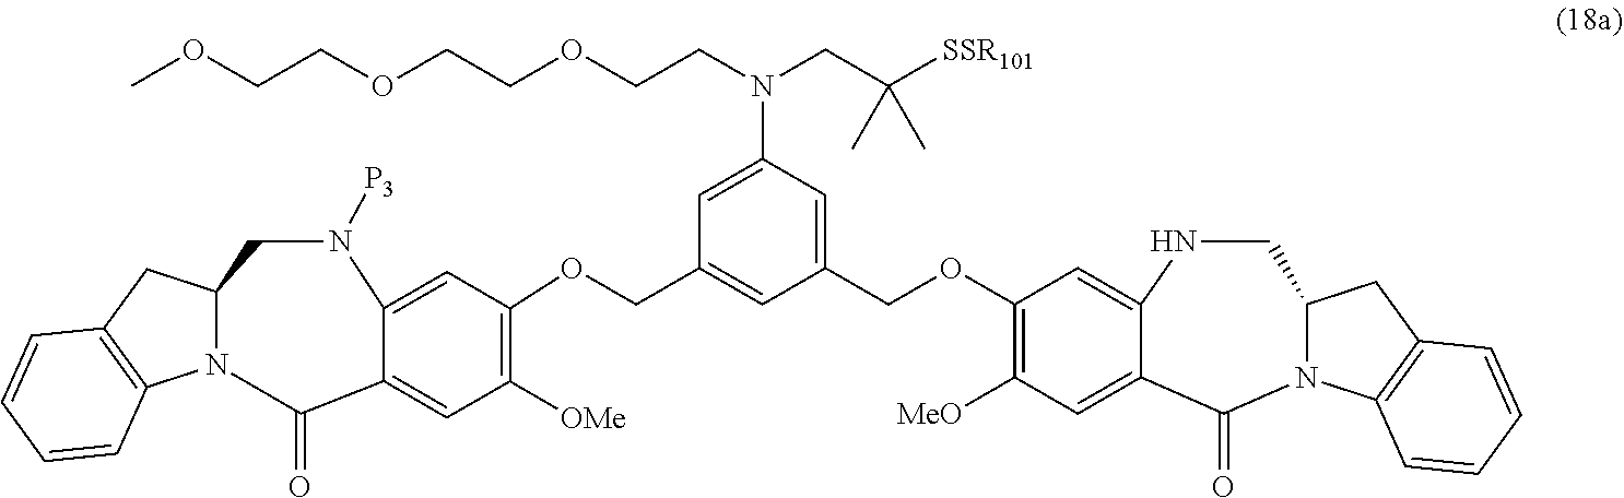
C12CC3=C(C=CC=C3)N1C(=O)C1=CC([OMe])=C(OCC3=CC(COC4=C([MeO])C=C5C(=O)N6C(CC7=C6C=CC=C7)CNC5=C4)=CC(N(CCOCCOCCOC)CC([SSR101])(C)C)=C3)C=C1N([P3])C2
